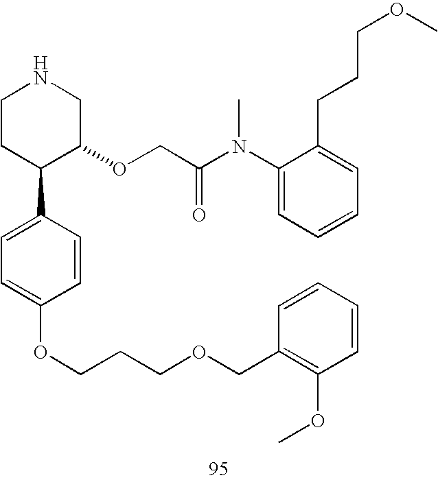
C1CC(C2=CC=C(OCCCOCC3=C(OC)C=CC=C3)C=C2)C(OCC(N(C2=CC=CC=C2CCCOC)C)=O)CN1
